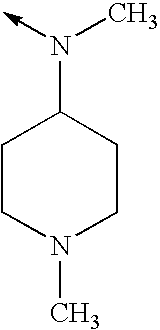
C1CN(C)CCC1N(C)->C
